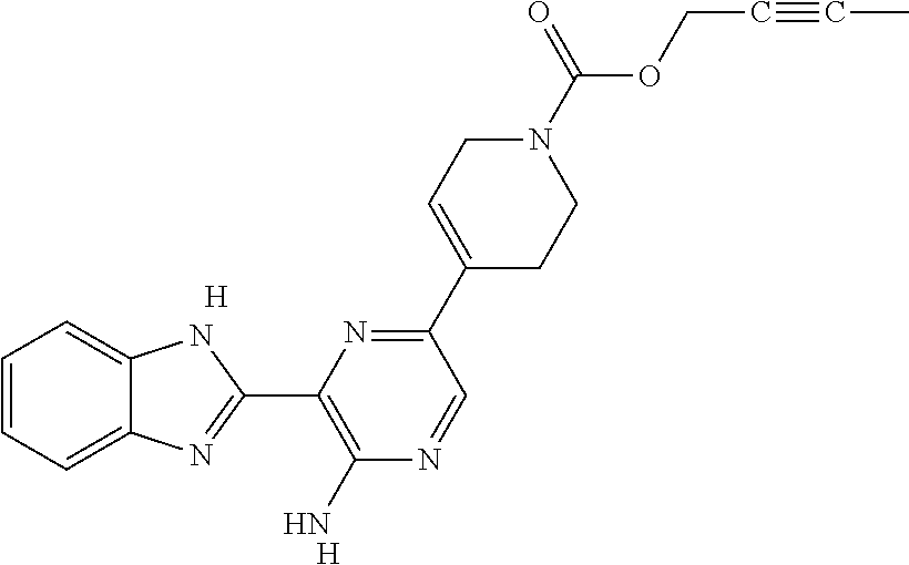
C1=CC=C2C(=C1)NC(C1=C(N)N=CC(C3=CCN(C(OCC#CC)=O)CC3)=N1)=N2.[H].[H]
